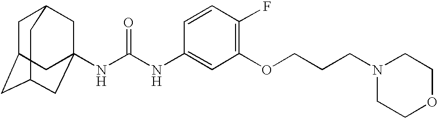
N(C(NC1=CC(OCCCN2CCOCC2)=C(F)C=C1)=O)C12CC3CC(CC(C1)C3)C2
